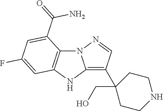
C12=C(C3(CO)CCNCC3)C=NN1C1=C(N2)C=C(F)C=C1C(=O)N
